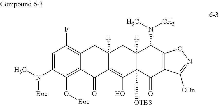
C1=C(N(C)[Boc])C(O[Boc])=C2C(=C1F)CC1([H])C(=C(O)C3([OTBS])C([H])(C1)C(N(C)C)C1=C(C3=O)C([OBn])=NO1)C2=O
